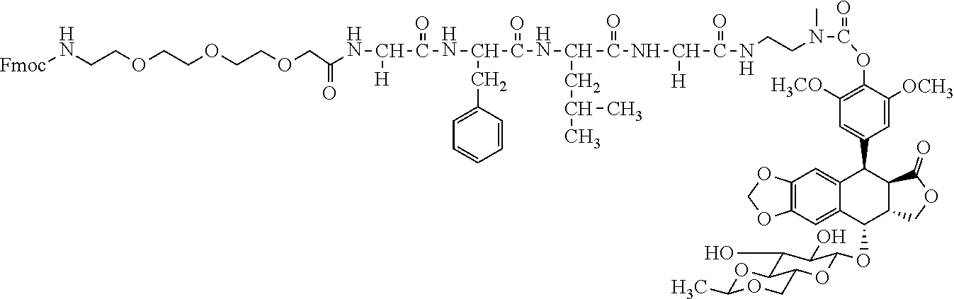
[Fmoc]NCCOCCOCCOCC(NC([H])C(NC(CC1=CC=CC=C1)C(=O)NC(CC(C)C)C(=O)NC(C(NCCN(C)C(OC1=C([H3CO])C=C(C2C3=CC4=C(C=C3C(OC3OC5COC(C)OC5C(O)C3O)C3C2C(=O)OC3)OCO4)C=C1[OCH3])=O)=O)[H])=O)=O
